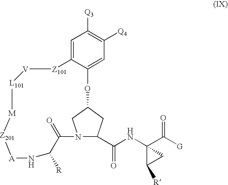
N12C(C(NC3(C([G])=O)C([R])C3)=O)CC(C1)OC1=CC([Q4])=C([Q3])C=C1[Z101][V][L101][M][Z201][A]NC([R])C2=O
